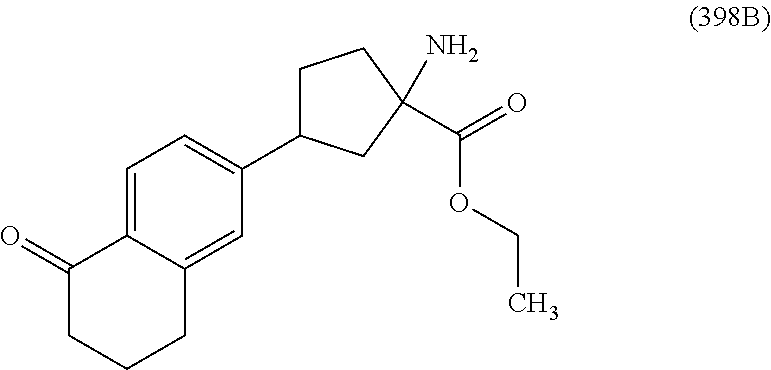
C1CCC2=CC(C3CCC(C(OCC)=O)(N)C3)=CC=C2C1=O
